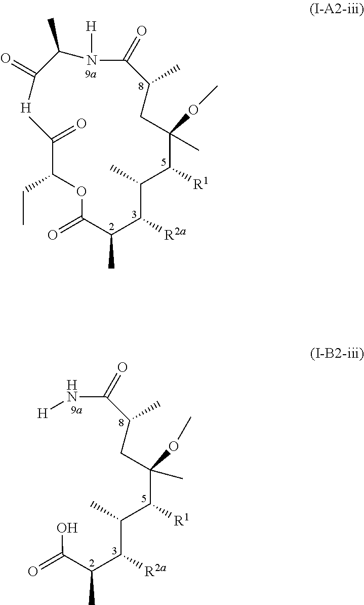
C(C(C(C(C)C(C(CC(C(N[H])=O)C)(C)OC)[R1])[R2a])C)(O)=O.C(C(C(C(C)C(C(CC(C(N([H])C(C)C(=O)[H])=O)C)(OC)C)[R1])[R2a])C)(OC(C(C)=O)CC)=O
